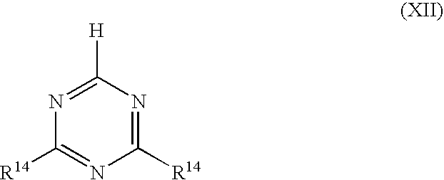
C1([R14])=NC([H])=NC([R14])=N1
